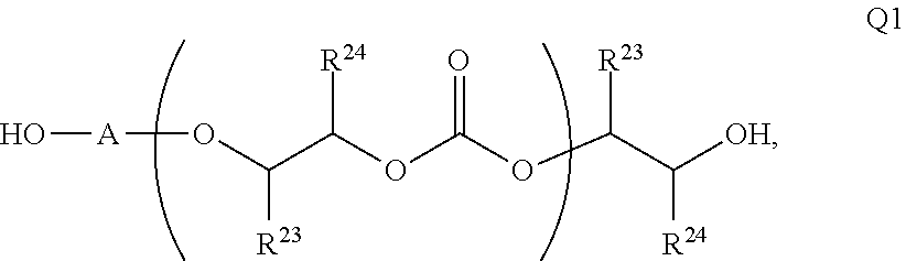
O[A]OC(C(OC(OC(C([OH])[R24])[R23])=O)[R24])[R23]
